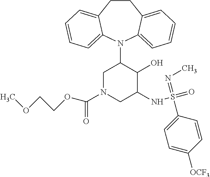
C12=CC=CC=C1N(C1CN(C(=O)OCCOC)CC(NS(=O)(=NC)C3=CC=C([OCF3])C=C3)C1O)C1=CC=CC=C1CC2
